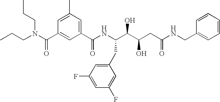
CCCN(C(C1=CC(C(NC(C(C(CC(NCC2=CC=CC=C2)=O)O)O)CC2=CC(F)=CC(F)=C2)=O)=CC(C)=C1)=O)CCC
